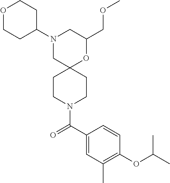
C1(COC)OC2(CN(C3CCOCC3)C1)CCN(C(C1=CC(C)=C(OC(C)C)C=C1)=O)CC2
